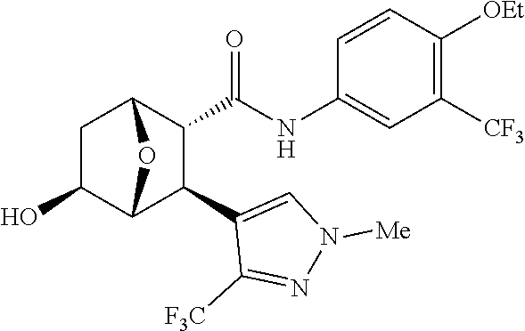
C1C(O)C2C(C3=CN([Me])N=C3[F3C])C(C(NC3=CC([CF3])=C([OEt])C=C3)=O)C1O2
